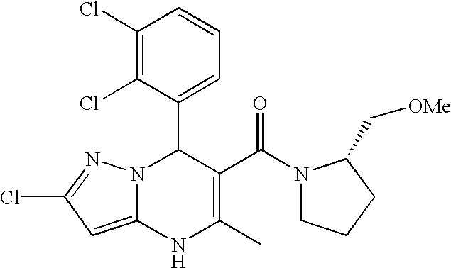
C1(Cl)=C(Cl)C(C2N3C(=CC(Cl)=N3)NC(C)=C2C(=O)N2CCCC2C[OMe])=CC=C1
